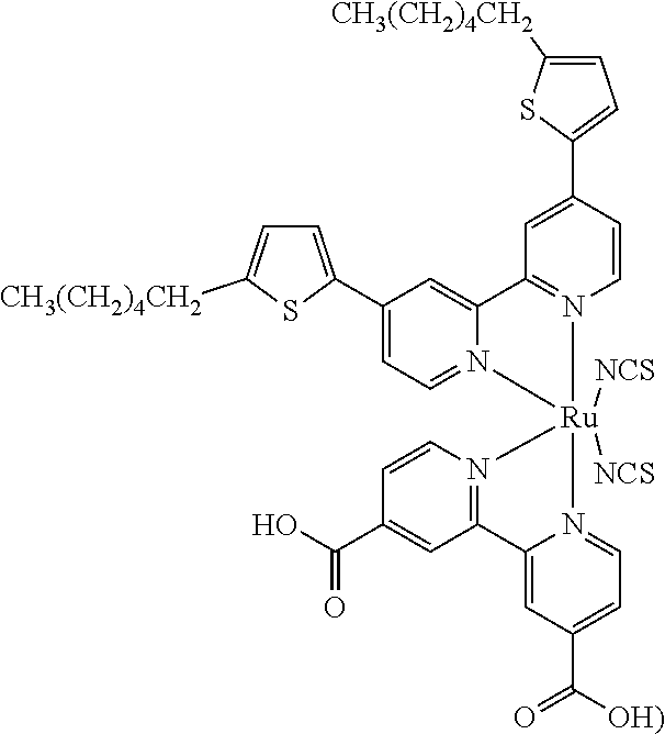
C12=CC(C([OH)])=O)=CC=N1[Ru]1([NCS])([NCS])(N3=C2C=C(C(O)=O)C=C3)N2=C(C=C(C3=CC=C([CH3(CH2)4CH2])S3)C=C2)C2=CC(C3=CC=C([CH3(CH2)4CH2])S3)=CC=N12
